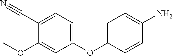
C1(OC2=CC=C(N)C=C2)=CC=C(C#N)C(OC)=C1
